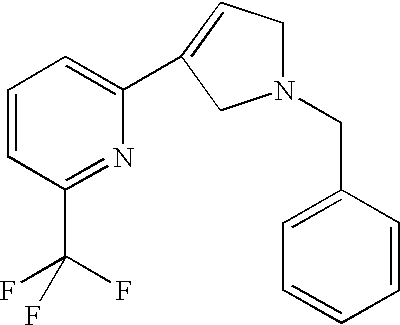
N1(CC2=CC=CC=C2)CC=C(C2=CC=CC(C(F)(F)F)=N2)C1
